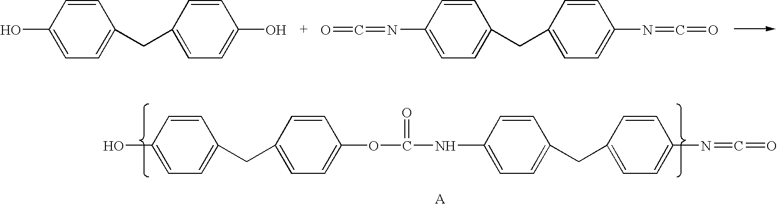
C1=C(N=C=O)C=CC(CC2=CC=C(N=C=O)C=C2)=C1.C1=C(O)C=CC(CC2=CC=C(O)C=C2)=C1.C1=C(O)C=CC(CC2=CC=C(OC(NC3=CC=C(CC4=CC=C(N=C=O)C=C4)C=C3)=O)C=C2)=C1
